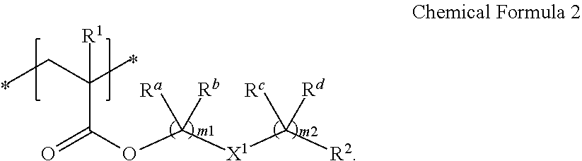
CCC(C)(C(OC([X1]C([R2])([Rd])[Rc])([Rb])[Ra])=O)[R1]
